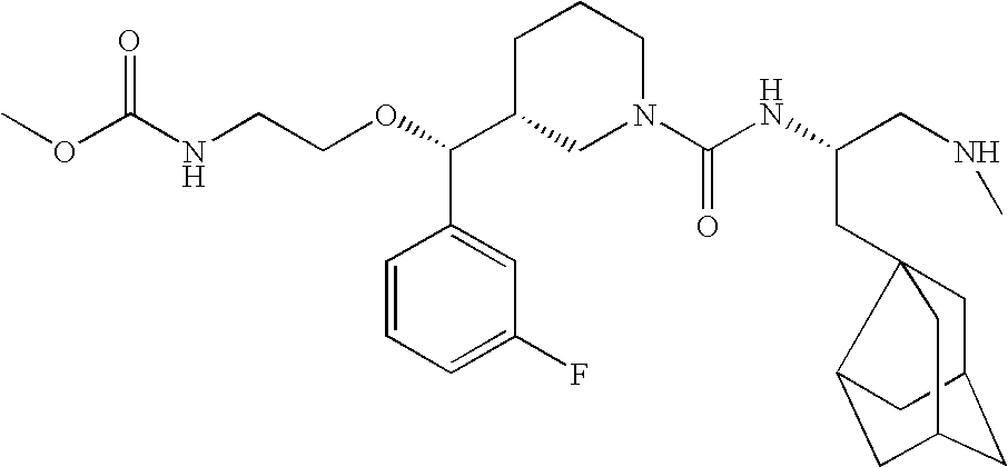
O=C(NCCOC(C1CN(C(NC(CNC)CC23CC4CC(CC2C4)C3)=O)CCC1)C1=CC(F)=CC=C1)OC
